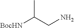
NCC([BocHN])C
